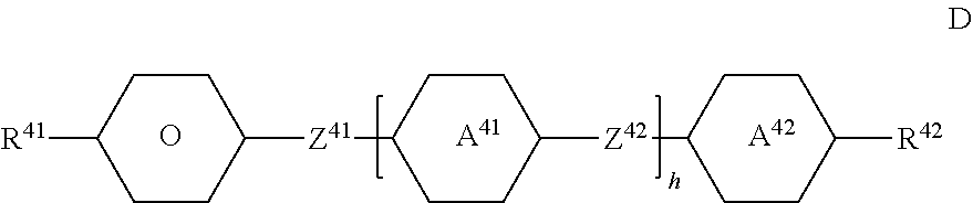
[R41]C1CCC([Z41]C2CCC([Z42]C3CCC([R42])CC3)CC2)CC1.O.[A41].[A42]
